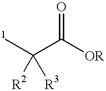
CC(C([OR])=O)([R2])[R3]
